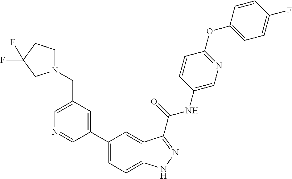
C1(CN2CCC(F)(F)C2)=CN=CC(C2=CC=C3C(=C2)C(C(NC2=CN=C(OC4=CC=C(F)C=C4)C=C2)=O)=NN3)=C1
